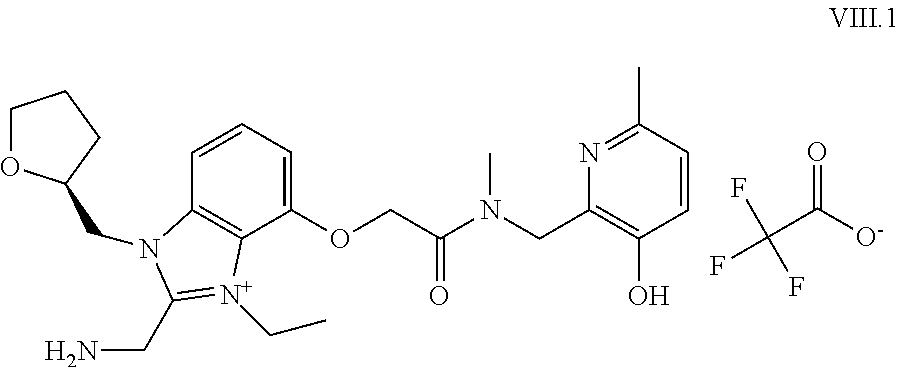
C1OC(CN2C3=C(C(OCC(N(CC4=C(O)C=CC(C)=N4)C)=O)=CC=C3)[N+](CC)=C2CN)CC1.C(C(F)(F)F)(=O)[O-]
